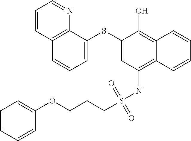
C1=C(SC2=CC=CC3=C2N=CC=C3)C(O)=C2C(=C1NS(CCCOC1=CC=CC=C1)(=O)=O)C=CC=C2
